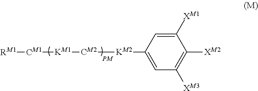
C1([XM1])=CC([KM2][CM2][KM1][CM1][RM1])=CC([XM3])=C1[XM2]
